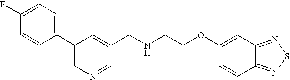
C1=CC(C2=CN=CC(CNCCOC3=CC4=NSN=C4C=C3)=C2)=CC=C1F
